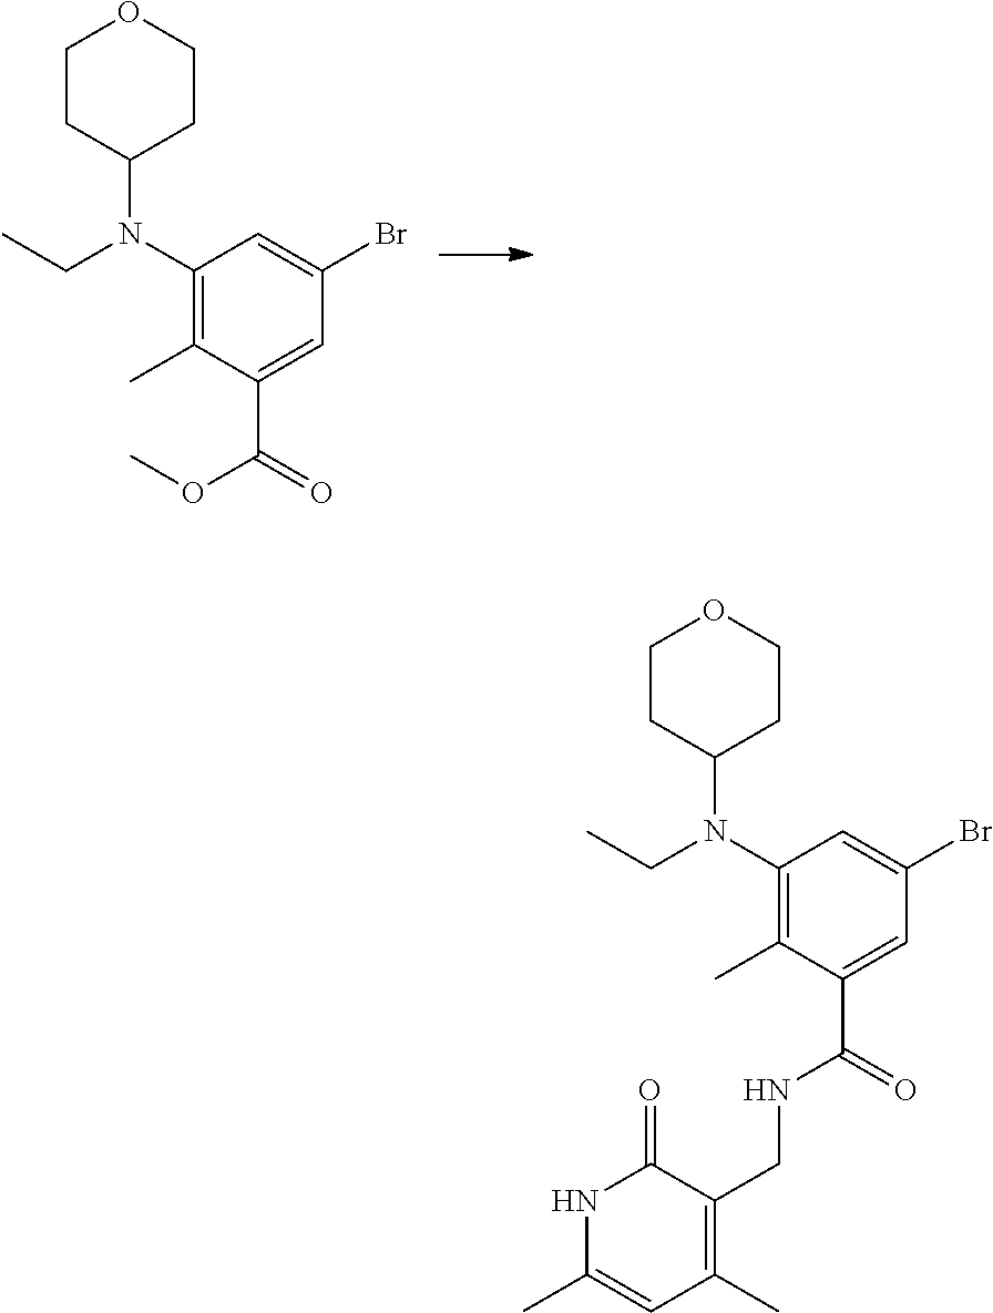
C1CC(N(CC)C2=C(C)C(C(OC)=O)=CC(Br)=C2)CCO1.C1CC(N(C2=C(C)C(C(NCC3=C(C)C=C(C)NC3=O)=O)=CC(Br)=C2)CC)CCO1
